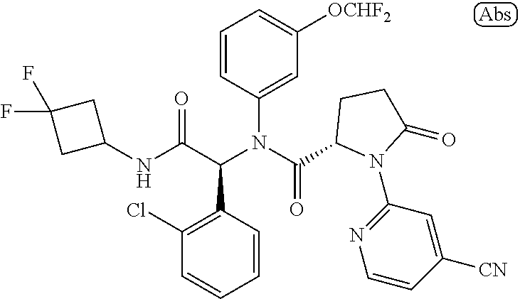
N(C(C(N(C(=O)C1N(C2=NC=CC([CN])=C2)C(=O)CC1)C1=CC([OCHF2])=CC=C1)C1=C(Cl)C=CC=C1)=O)C1CC(F)(F)C1
